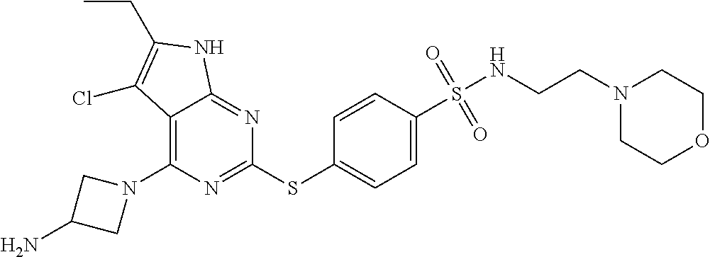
C12=C(N3CC(N)C3)N=C(SC3=CC=C(S(NCCN4CCOCC4)(=O)=O)C=C3)N=C1NC(CC)=C2Cl
